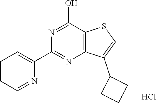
N1=C(O)C2=C(N=C1C1=CC=CC=N1)C(C1CCC1)=CS2.Cl
